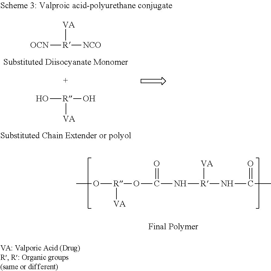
CO[R]([VA])OC(=O)N[R]([VA])NC(=O)C.[VA][R]([OCN])[NCO].[VA][R](O)O
